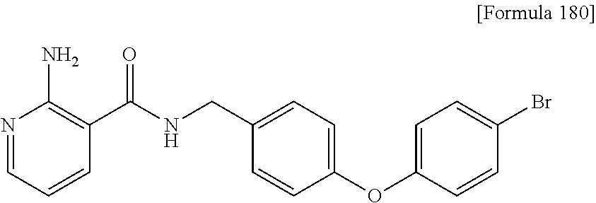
N1=CC=CC(C(NCC2=CC=C(OC3=CC=C(Br)C=C3)C=C2)=O)=C1N
